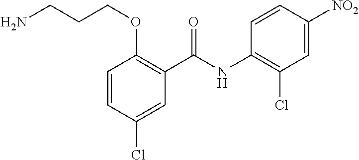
C1=CC(Cl)=CC(C(NC2=C(Cl)C=C([NO2])C=C2)=O)=C1OCCCN
